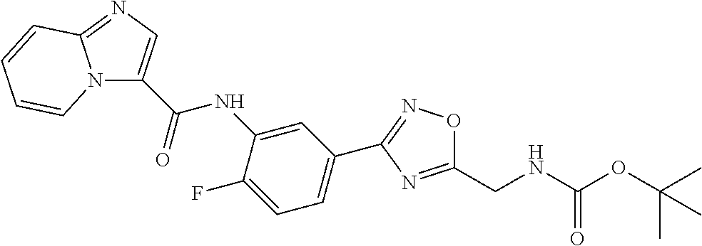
C1(C2=CC=C(F)C(NC(C3=CN=C4N3C=CC=C4)=O)=C2)=NOC(CNC(OC(C)(C)C)=O)=N1
